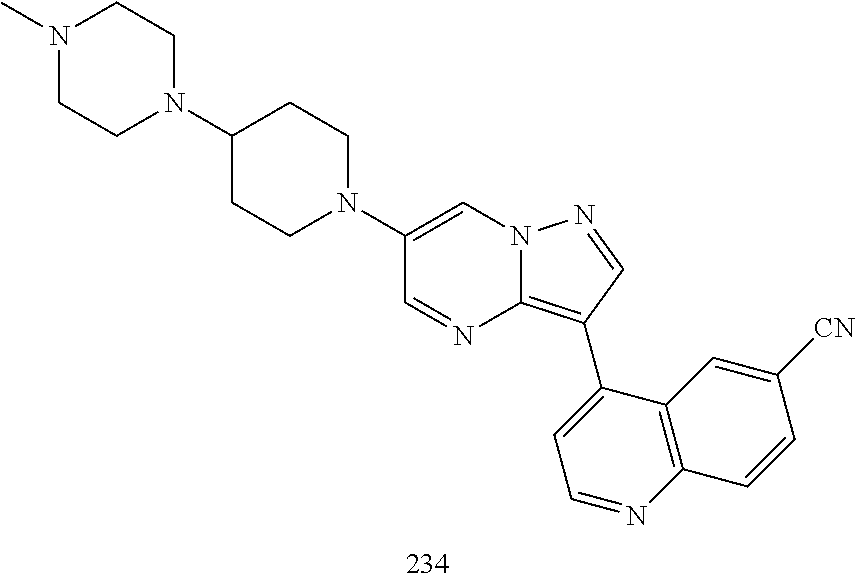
C1(C2=C3N=CC(N4CCC(N5CCN(C)CC5)CC4)=CN3N=C2)=CC=NC2=C1C=C([CN])C=C2
